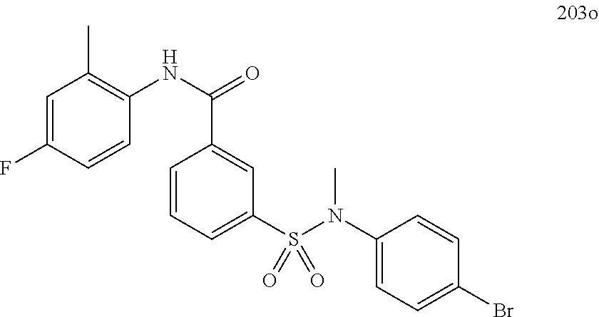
C1=C(F)C=CC(NC(=O)C2=CC(S(N(C3=CC=C(Br)C=C3)C)(=O)=O)=CC=C2)=C1C
